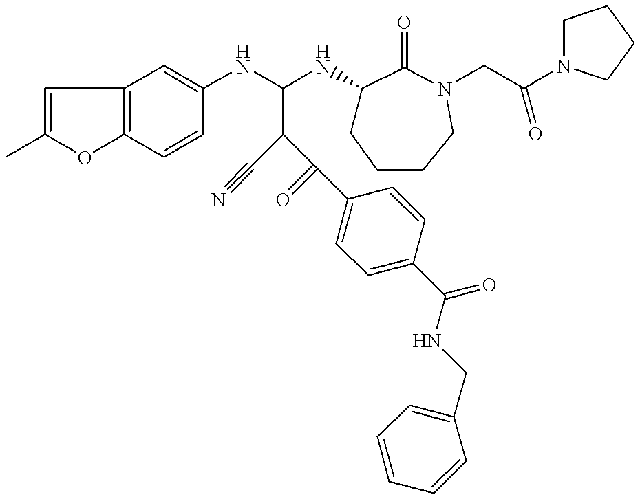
C1=C(C)OC2=C1C=C(NC(NC1CCCCN(CC(N3CCCC3)=O)C1=O)C(C(=O)C1=CC=C(C(NCC3=CC=CC=C3)=O)C=C1)C#N)C=C2
